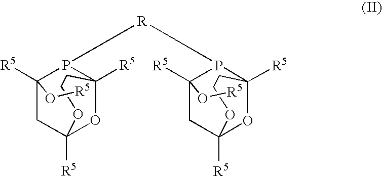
C1([R5])(O[R5])CC2([R5])OC([R5])(P1[R]P1C([R5])(O[R5])CC3([R5])OC1([R5])CCO3)CCO2
